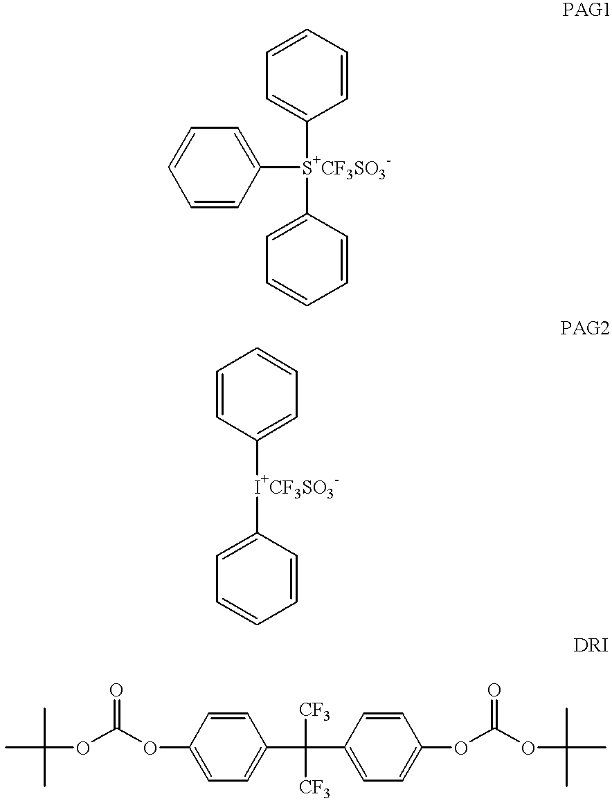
C1=CC([S+CF3SO3-](C2=CC=CC=C2)C2=CC=CC=C2)=CC=C1.C1=CC([I+CF3SO3-]C2=CC=CC=C2)=CC=C1.CC(C)(OC(OC1=CC=C(C([CF3])(C2=CC=C(OC(OC(C)(C)C)=O)C=C2)[CF3])C=C1)=O)C
